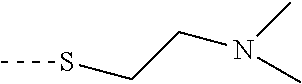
CSCCN(C)C
